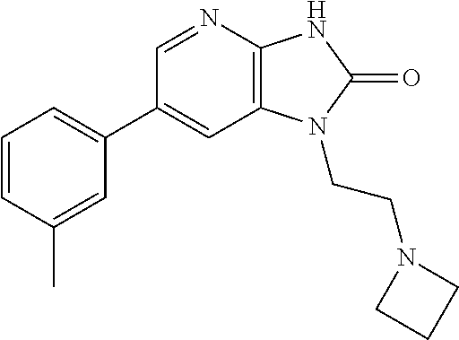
C1(C2=CC=CC(C)=C2)=CC2=C(N=C1)NC(=O)N2CCN1CCC1
